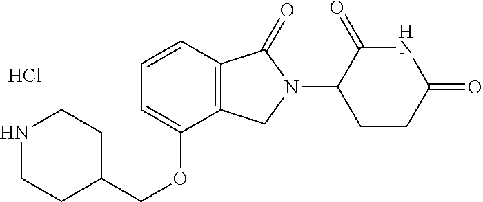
C1=CC=C(OCC2CCNCC2)C2=C1C(=O)N(C1CCC(=O)NC1=O)C2.Cl
